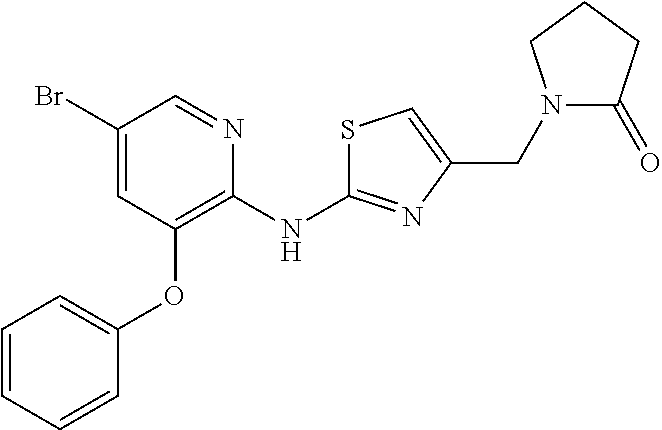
C1(Br)=CC(OC2=CC=CC=C2)=C(NC2=NC(CN3C(=O)CCC3)=CS2)N=C1
